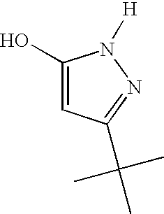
C1(O)=CC(C(C)(C)C)=NN1[H]
